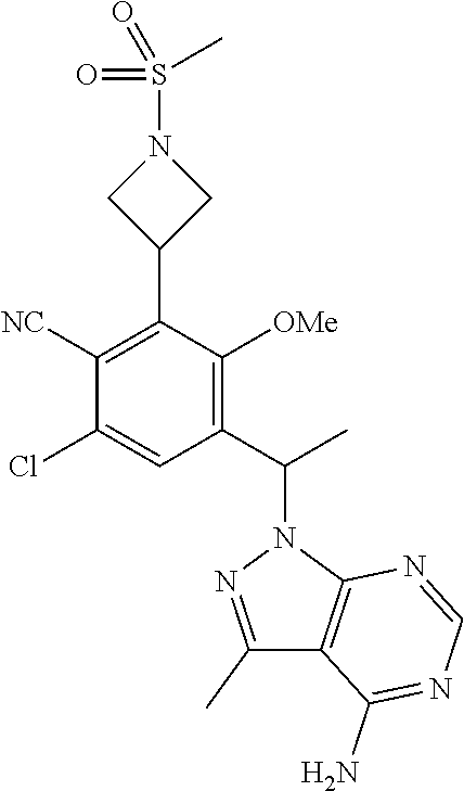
S(N1CC(C2=C([NC])C(Cl)=CC(C(N3N=C(C)C4=C3N=CN=C4N)C)=C2[OMe])C1)(=O)(=O)C
